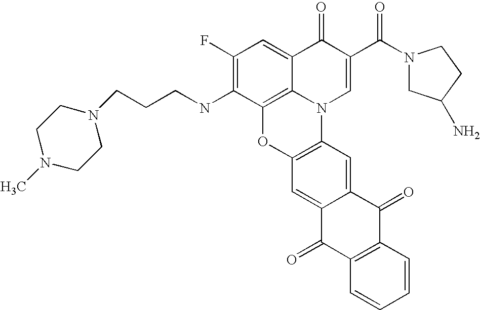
C1(F)=C(NCCCN2CCN(C)CC2)C2=C3C(=C1)C(=O)C(C(N1CC(N)CC1)=O)=CN3C1=C(O2)C=C2C(=C1)C(=O)C1=C(C2=O)C=CC=C1
